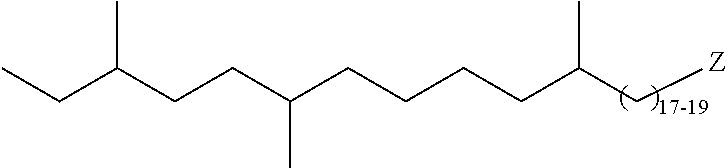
C(CC(CCCCC(C[Z])C)C)C(CC)C
